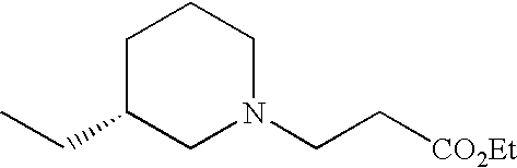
C1C(CC)CN(CC[CO2Et])CC1
